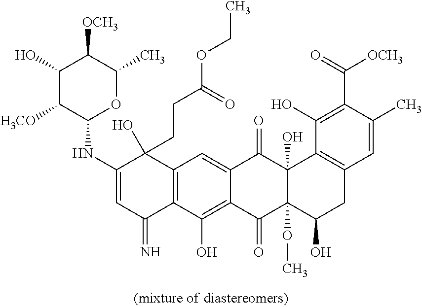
C12=C(C(O)=C3C(=C1)C(=O)C1(O)C(OC)(C3=O)C(O)CC3=C1C(O)=C(C(=O)[OCH3])C(C)=C3)C(=N)C=C(NC1OC(C)C([OCH3])C(O)C1[H3CO])C2(CCC(OCC)=O)O
